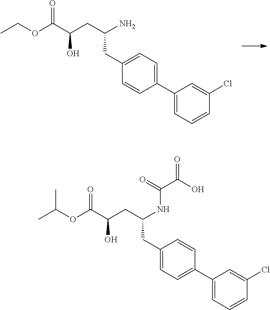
CCOC(C(CC(N)CC1=CC=C(C2=CC=CC(Cl)=C2)C=C1)O)=O.CC(OC(C(CC(NC(C(O)=O)=O)CC1=CC=C(C2=CC=CC(Cl)=C2)C=C1)O)=O)C
